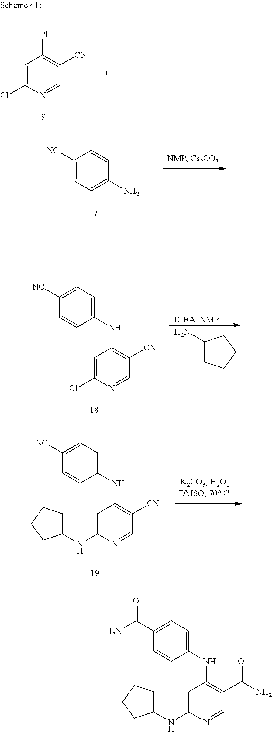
C1([NC])=CC=C(N)C=C1.C1(N)CCCC1.C1(NC2=C([CN])C=NC(Cl)=C2)=CC=C([NC])C=C1.C1(NC2=C([CN])C=NC(NC3CCCC3)=C2)=CC=C([NC])C=C1.C1=C(Cl)N=CC([CN])=C1Cl.C1(NC2=C(C(N)=O)C=NC(NC3CCCC3)=C2)=CC=C(C(=O)N)C=C1
